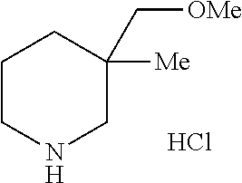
C1CNCC(C[OMe])([Me])C1.Cl
